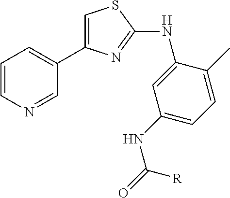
C1=CN=CC(C2=CSC(NC3=CC(NC(=O)[R])=CC=C3C)=N2)=C1
